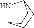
N1C2CCC1CC2
